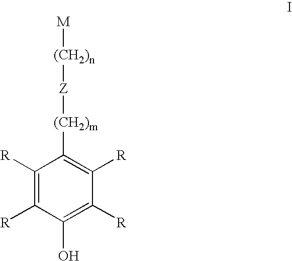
C1([R])=C([R])C(O)=C([R])C([R])=C1[(CH2)m][Z][(CH2)n][M]
